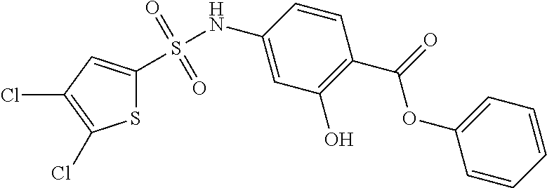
S1C(S(NC2=CC(O)=C(C(=O)OC3=CC=CC=C3)C=C2)(=O)=O)=CC(Cl)=C1Cl
